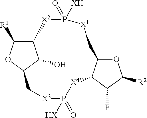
C12C([R1])OC(C1O)C[X3]P([HX])(=O)[X4]C1C(OC([R2])C1F)C[X1]P(=O)([XH])[X2]2
